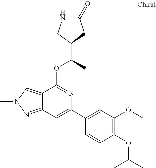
N1C(=O)CC(C(C)OC2=NC(C3=CC(OC)=C(OC(C)C)C=C3)=CC3=NN(C)C=C23)C1
